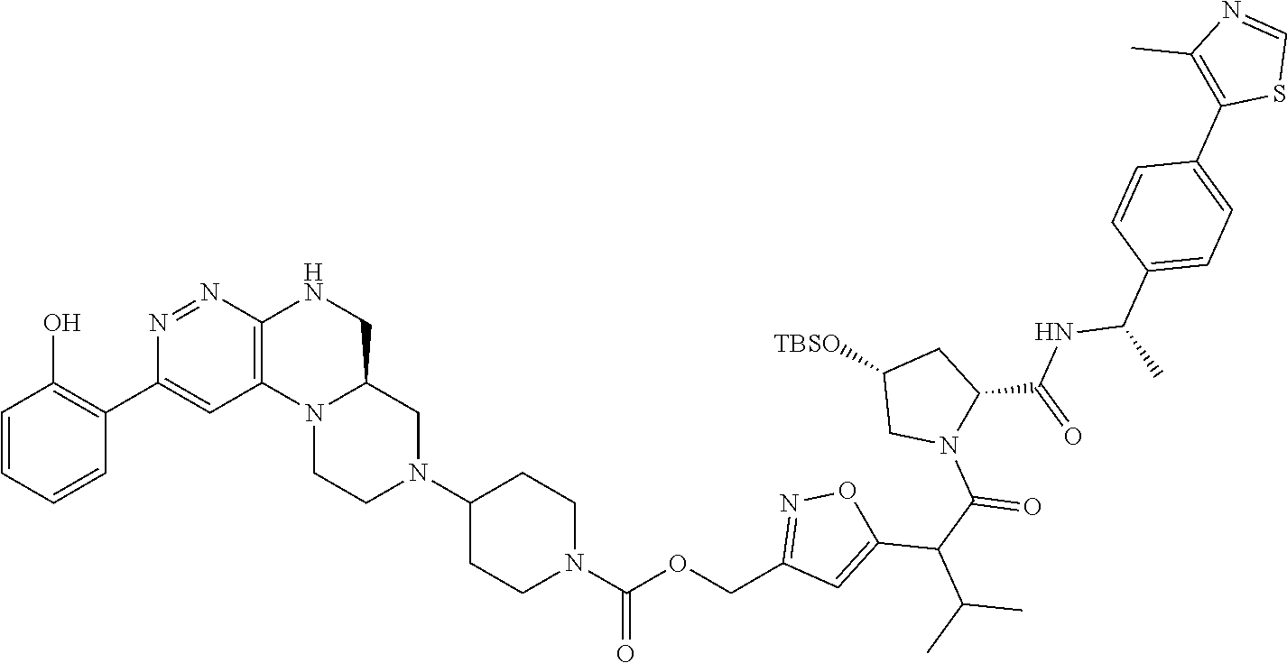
N12CCN(C3CCN(C(OCC4=NOC(C(C(C)C)C(N5C(C(NC(C6=CC=C(C7=C(C)N=CS7)C=C6)C)=O)CC([TBSO])C5)=O)=C4)=O)CC3)CC1CNC1=C2C=C(C2=C(O)C=CC=C2)N=N1
